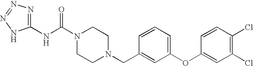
N(C(N1CCN(CC2=CC(OC3=CC(Cl)=C(Cl)C=C3)=CC=C2)CC1)=O)C1=NN=NN1
